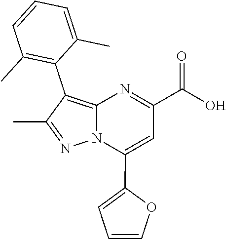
N12C(=C(C3=C(C)C=CC=C3C)C(C)=N1)N=C(C(O)=O)C=C2C1=CC=CO1
